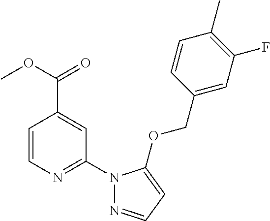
N1(C2=NC=CC(C(=O)OC)=C2)N=CC=C1OCC1=CC(F)=C(C)C=C1
